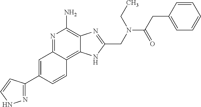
C1=C(C2=NNC=C2)C=CC2=C3C(=C(N)N=C12)N=C(CN(C(CC1=CC=CC=C1)=O)CC)N3
